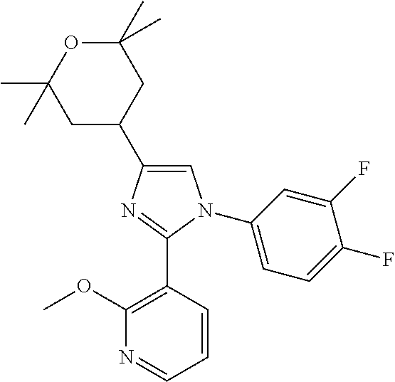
C1=C(C2CC(C)(C)OC(C)(C)C2)N=C(C2=C(OC)N=CC=C2)N1C1=CC=C(F)C(F)=C1
